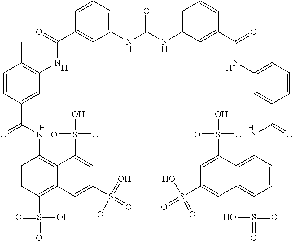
C1(NC(NC2=CC=CC(C(NC3=C(C)C=CC(C(=O)NC4=C5C(=C(S(=O)(=O)O)C=C4)C=C(S(=O)(O)=O)C=C5S(O)(=O)=O)=C3)=O)=C2)=O)=CC=CC(C(NC2=C(C)C=CC(C(NC3=C4C(=C(S(=O)(O)=O)C=C3)C=C(S(=O)(=O)O)C=C4S(O)(=O)=O)=O)=C2)=O)=C1.[H].[H].[H].[H]
